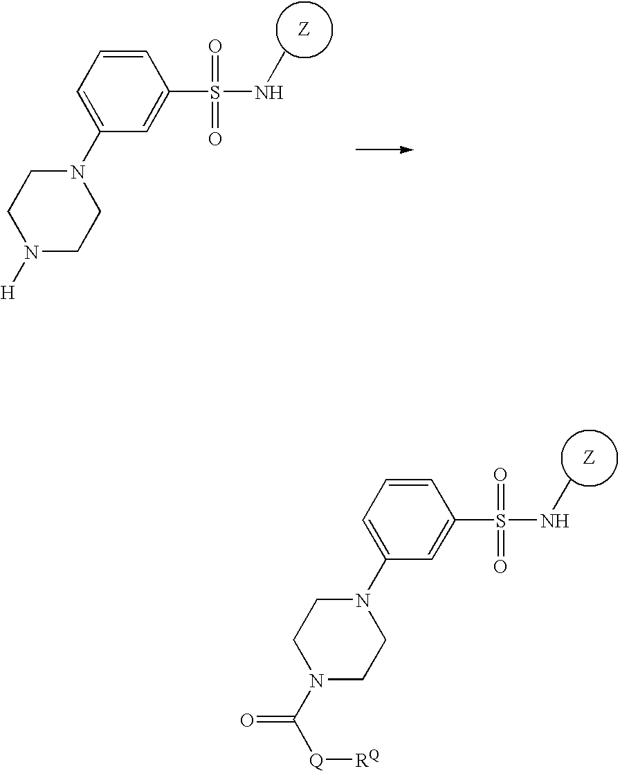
C1=CC=C(N2CCN(C([Q][RQ])=O)CC2)C=C1S(=O)(NC)=O.C1=CC=C(N2CCN([H])CC2)C=C1S(=O)(NC)=O
